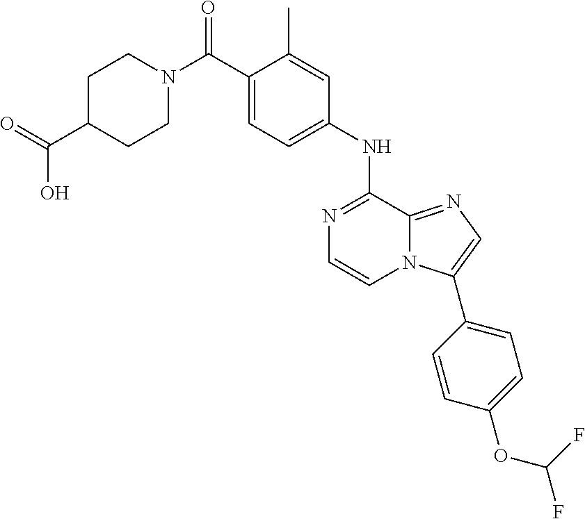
C1(C(N2CCC(C(O)=O)CC2)=O)=CC=C(NC2=NC=CN3C2=NC=C3C2=CC=C(OC(F)F)C=C2)C=C1C
